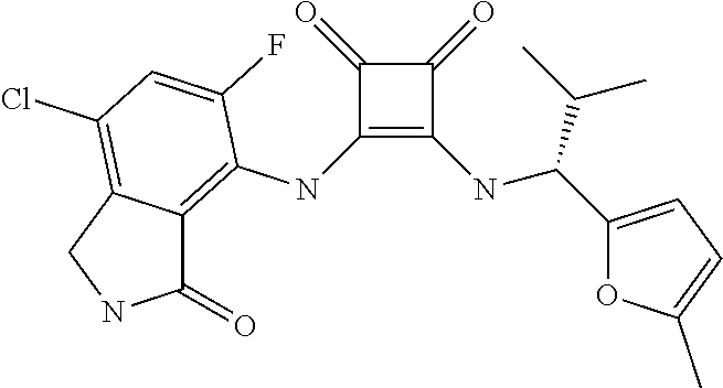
C1(NC2=C3C(=C(Cl)C=C2F)CNC3=O)=C(NC(C2=CC=C(C)O2)C(C)C)C(=O)C1=O
